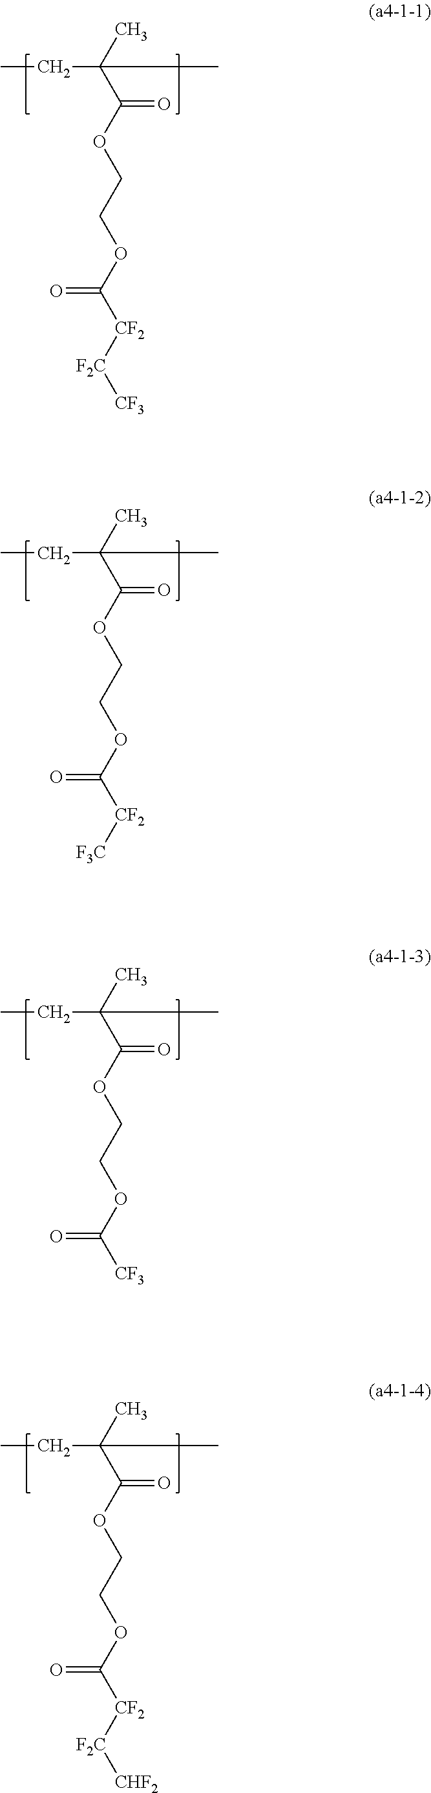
CCC(C(OCCOC([CF2][F2C][CF3])=O)=O)(C)C.CCC(C(OCCOC([CF2][F3C])=O)=O)(C)C.CCC(C(OCCOC([CF3])=O)=O)(C)C.CCC(C(OCCOC([CF2][F2C][CHF2])=O)=O)(C)C
